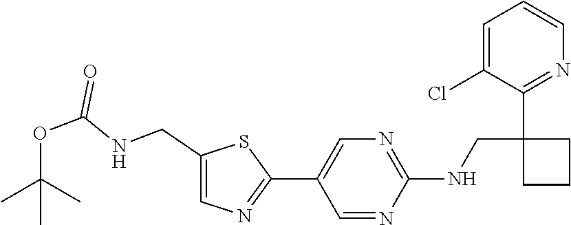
C1=C(Cl)C(C2(CNC3=NC=C(C4=NC=C(CNC(OC(C)(C)C)=O)S4)C=N3)CCC2)=NC=C1
